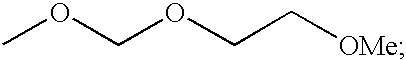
COCOCC[OMe]
